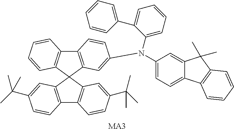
C12=C(C3(C4=C1C=CC=C4)C1=C(C4=C3C=C(C(C)(C)C)C=C4)C=CC(C(C)(C)C)=C1)C=C(N(C1=CC=CC=C1C1=CC=CC=C1)C1=CC=C3C(=C1)C(C)(C)C1=C3C=CC=C1)C=C2.[MA3]
